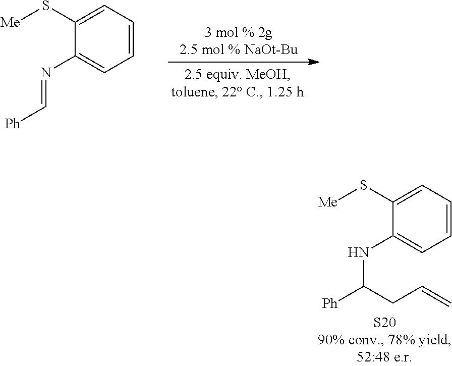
C1=CC=C(S[Me])C(N=C[Ph])=C1.C1=CC=C(S[Me])C(NC([Ph])CC=C)=C1.[S20]
